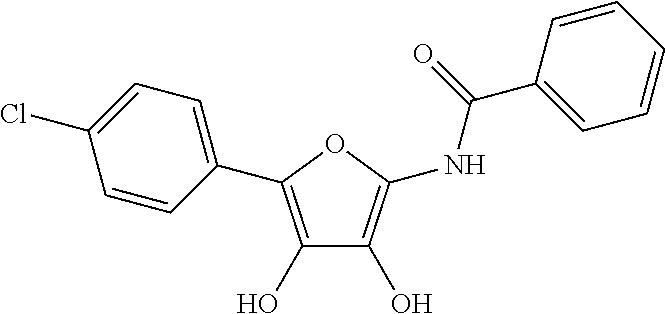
C1(O)=C(C2=CC=C(Cl)C=C2)OC(NC(C2=CC=CC=C2)=O)=C1O
